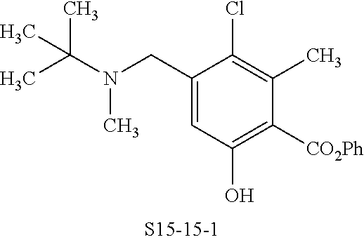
C1(CN(C)C(C)(C)C)=CC(O)=C([CO2Ph])C(C)=C1Cl
